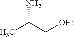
CC(C[OH])N
